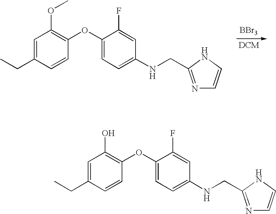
[BBr3].C1=C(CC)C=CC(OC2=CC=C(NCC3=NC=CN3)C=C2F)=C1OC.C1=C(CC)C=CC(OC2=CC=C(NCC3=NC=CN3)C=C2F)=C1O
